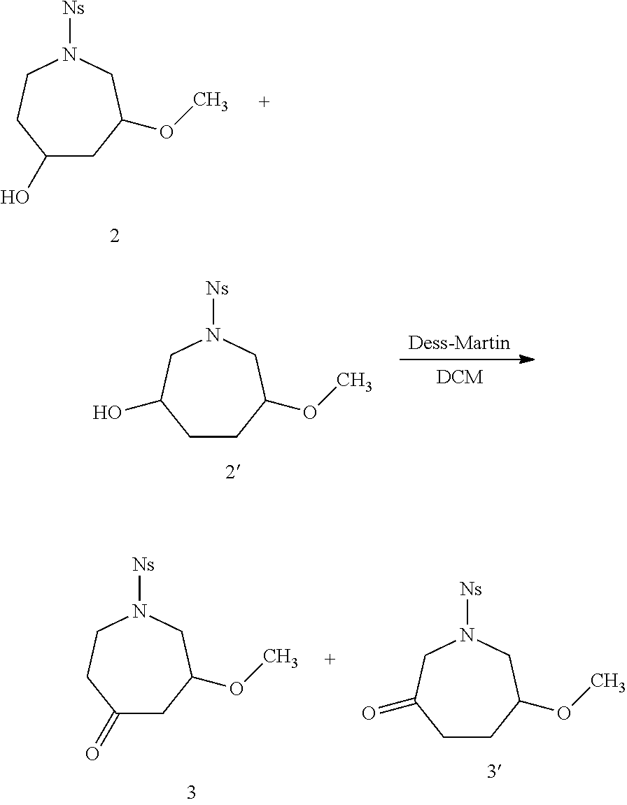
C1(O)CC(OC)CN([Ns])CC1.[Dess-Martin].[DCM].C1CC(OC)CN([Ns])CC1O.C1CC(OC)CN([Ns])CC1=O.C1(=O)CC(OC)CN([Ns])CC1
